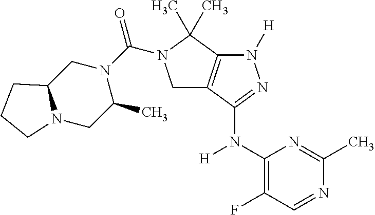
C1(N(C2=NN([H])C3=C2CN(C(N2CC4N(CC2C)CCC4)=O)C3(C)C)[H])=C(F)C=NC(C)=N1
